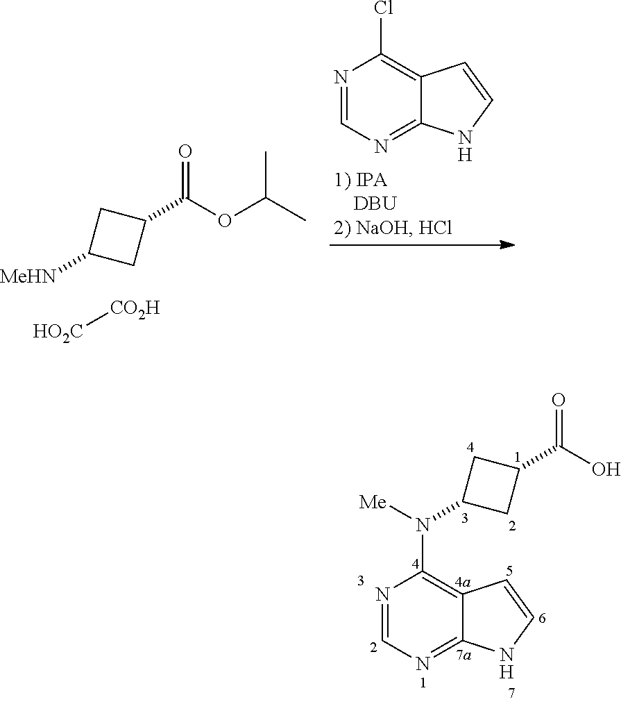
[Me]N(C1=C2C(=NC=N1)NC=C2)C1CC(C(=O)O)C1.ClC1=C2C(=NC=N1)NC=C2.[MeHN]C1CC(C(OC(C)C)=O)C1.[HO2C][CO2H]
